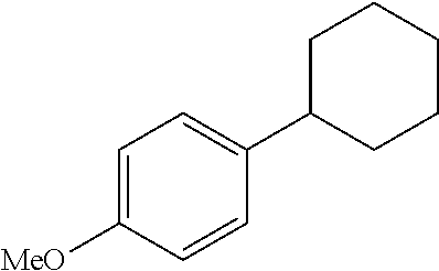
C1C(C2=CC=C([MeO])C=C2)CCCC1
